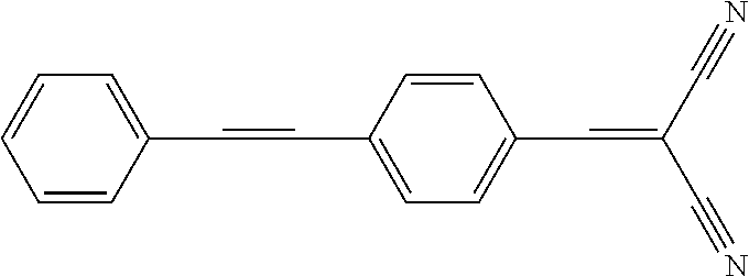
C1=CC(C=C(C#N)C#N)=CC=C1C=CC1=CC=CC=C1
